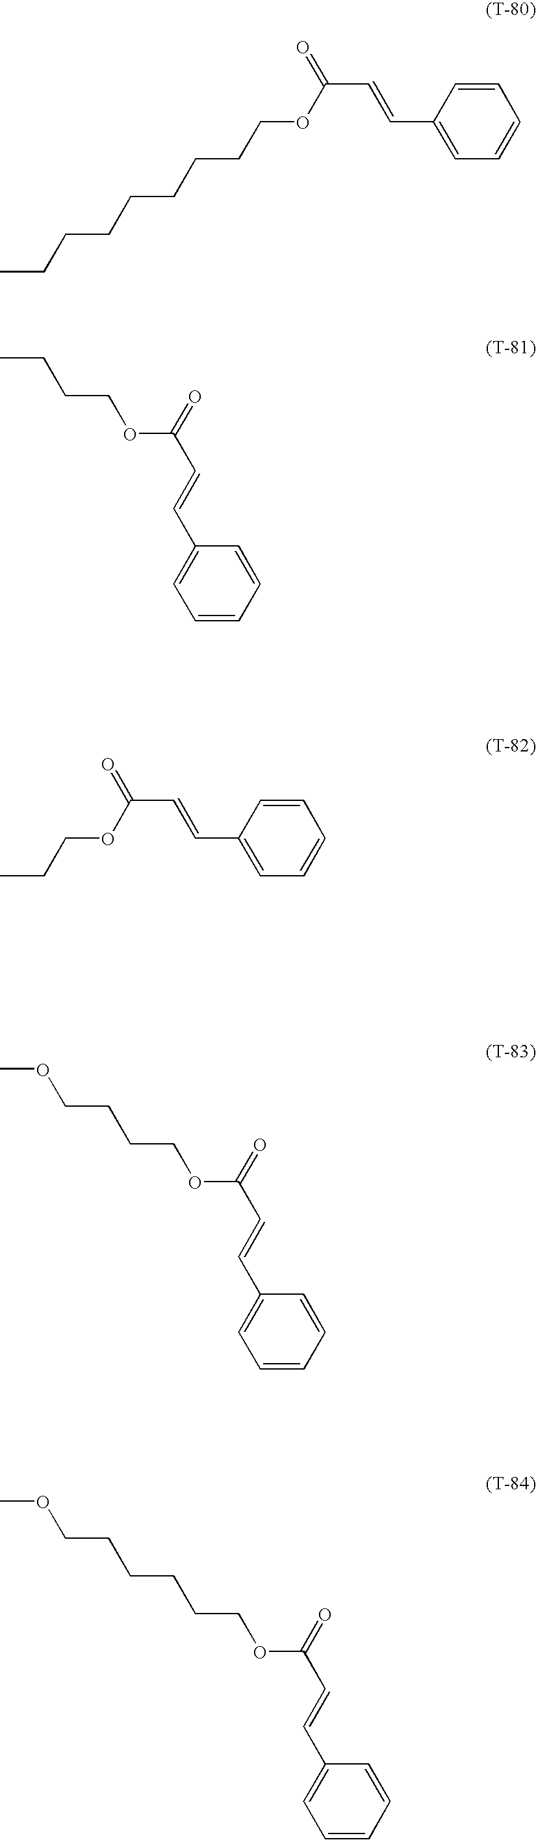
C(CCOC(=O)C=CC1=CC=CC=C1)C.C(CCOC(=O)C=CC1=CC=CC=C1)CCCCCC.CCCOC(=O)C=CC1=CC=CC=C1.C(CCOC(=O)C=CC1=CC=CC=C1)COC.C(CCOC(=O)C=CC1=CC=CC=C1)CCCOC
